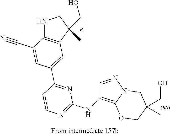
[R].C1=C(C2=NC(NC3=C4N(N=C3)CC(C)(CO)CO4)=NC=C2)C=C(C#N)C2=C1C(C)(CO)CN2
